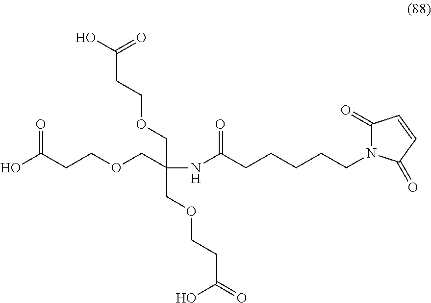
C(CCOCC(COCCC(O)=O)(COCCC(=O)O)NC(CCCCCN1C(=O)C=CC1=O)=O)(=O)O
